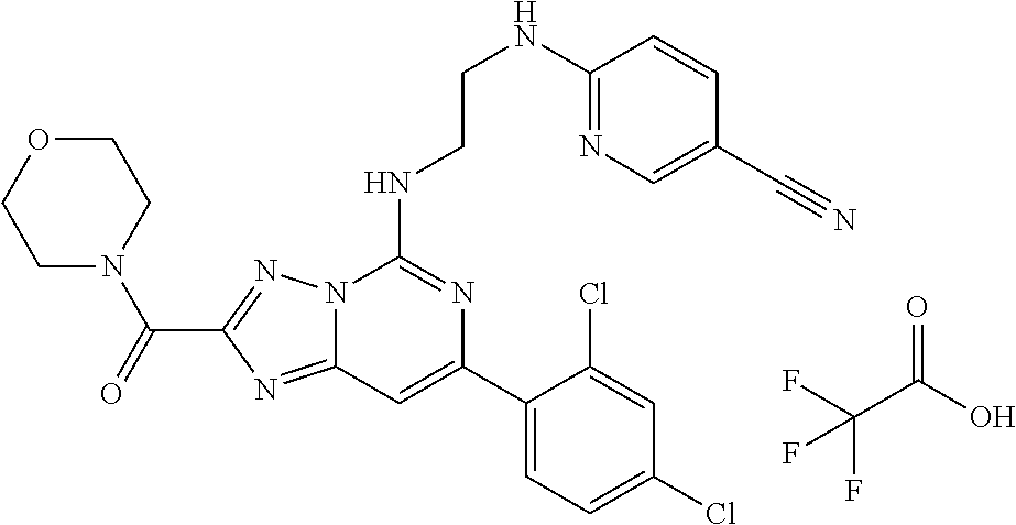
C12=NC(C(=O)N3CCOCC3)=NN1C(NCCNC1=NC=C(C#N)C=C1)=NC(C1=CC=C(Cl)C=C1Cl)=C2.C(C(O)=O)(F)(F)F
